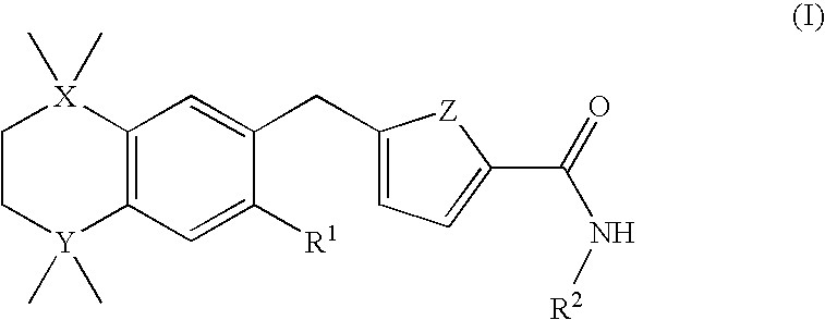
C1C[Y](C)(C)C2=C([X]1(C)C)C=C(CC1=CC=C(C(=O)N[R2])[Z]1)C([R1])=C2
